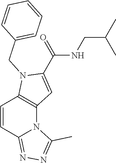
C1=CC2=NN=C(C)N2C2=C1N(CC1=CC=CC=C1)C(C(=O)NCC(C)C)=C2
